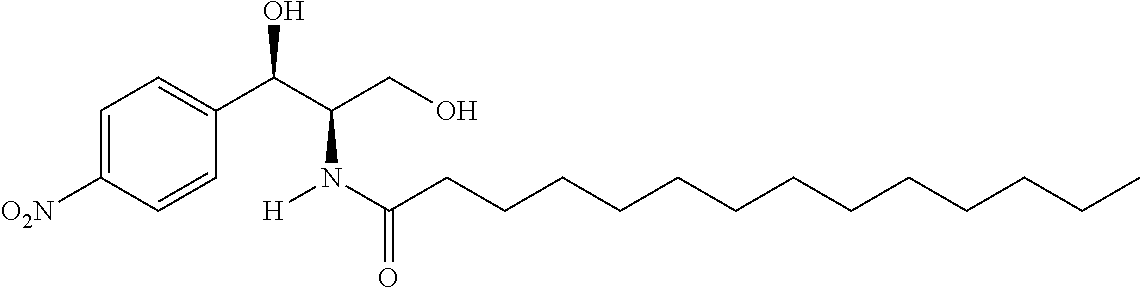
C1=C([O2N])C=CC(C(C(CO)N(C(CCCCCCCCCCCCC)=O)[H])O)=C1
